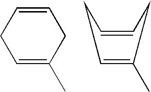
C1=CCC(C)=CC1.C1=CCC(C)=CC1
